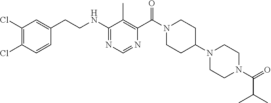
C1(CCNC2=NC=NC(C(N3CCC(N4CCN(C(C(C)C)=O)CC4)CC3)=O)=C2C)=CC(Cl)=C(Cl)C=C1
